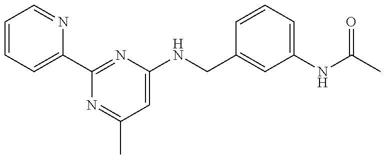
C1=CC=C(C2=NC(NCC3=CC(NC(=O)C)=CC=C3)=CC(C)=N2)N=C1
